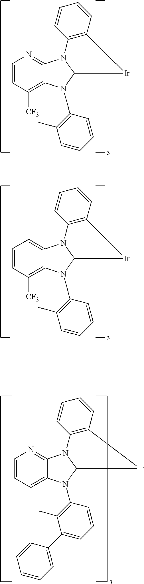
C1=CC([CF3])=C2C(=N1)N1C(N2C2=C(C)C=CC=C2)[Ir]C2=C1C=CC=C2.C1=CC([CF3])=C2C(=C1)N1C(N2C2=C(C)C=CC=C2)[Ir]C2=C1C=CC=C2.C1=CC=C2C(=N1)N1C(N2C2=C(C)C(C3=CC=CC=C3)=CC=C2)[Ir]C2=C1C=CC=C2
